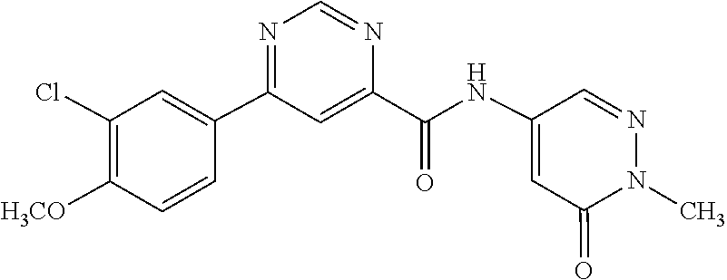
N1(C)N=CC(NC(C2=CC(C3=CC(Cl)=C([H3CO])C=C3)=NC=N2)=O)=CC1=O
